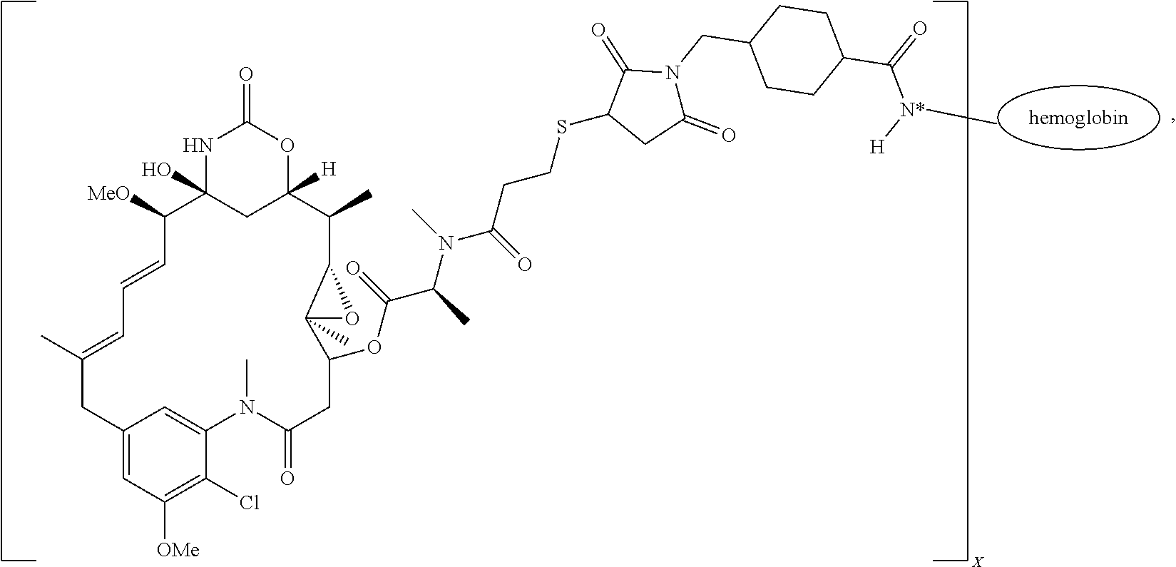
N1C2(O)CC([H])(OC1=O)C(C)C1C(C)(C(OC(C(N(C(CCSC3CC(=O)N(CC4CCC(C(=O)[N*]([H])C)CC4)C3=O)=O)C)C)=O)CC(=O)N(C)C3=CC(=CC([OMe])=C3Cl)CC(C)=CC=CC2[MeO])O1
